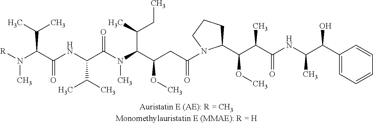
C(C(C)C)(C(NC(C(N(C(C(CC(=O)N1C(C(C(C(NC(C(C2=CC=CC=C2)O)C)=O)C)OC)CCC1)OC)C(C)CC)C)=O)C(C)C)=O)N([R])C
